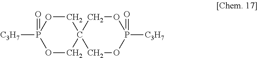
C1OP([C3H7])(=O)OCC12COP([C3H7])(=O)OC2
